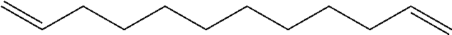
C=CCCCCCCCCC=C
